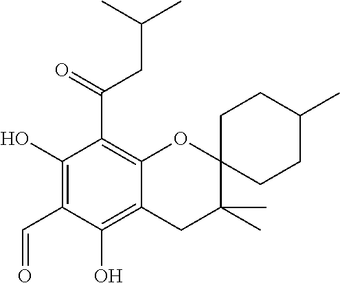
C12=C(C(=O)CC(C)C)C(O)=C(C=O)C(O)=C1CC(C)(C)C1(O2)CCC(C)CC1
